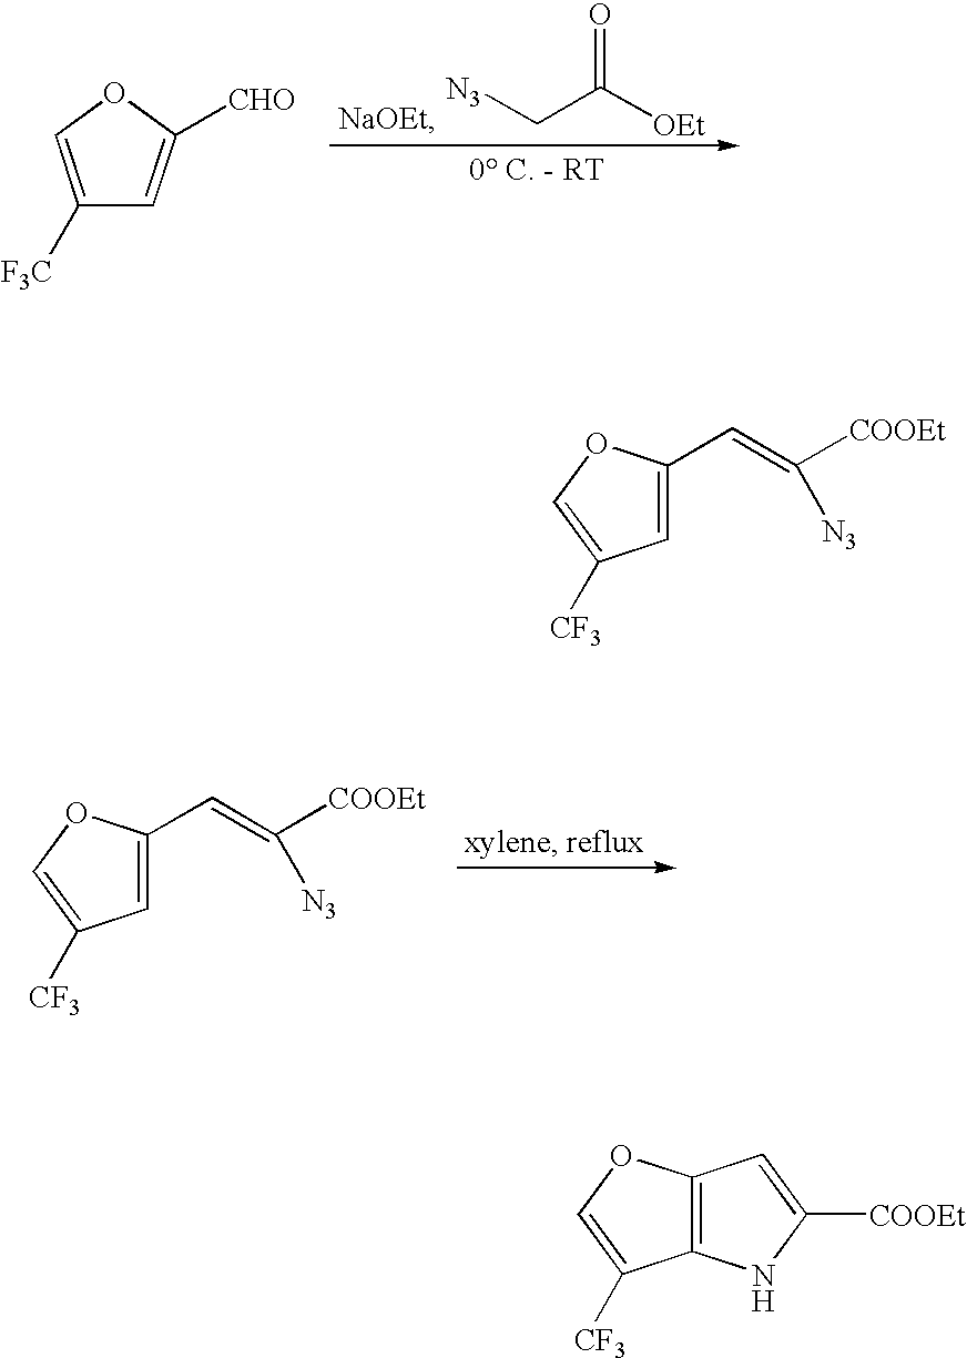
C1([F3C])=COC([CHO])=C1.[N3]CC([OEt])=O.C1=C(C=C([COOEt])[N3])OC=C1[CF3].C1=C(C=C([COOEt])[N3])OC=C1[CF3].C12=C(NC([COOEt])=C1)C([CF3])=CO2
